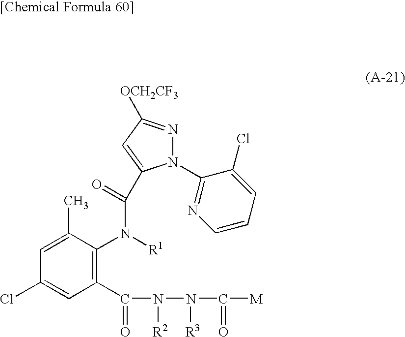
C1(C(N(N(C([M])=O)[R3])[R2])=O)=C(N([R1])C(C2=CC([OCH2CF3])=NN2C2=NC=CC=C2Cl)=O)C(C)=CC(Cl)=C1
